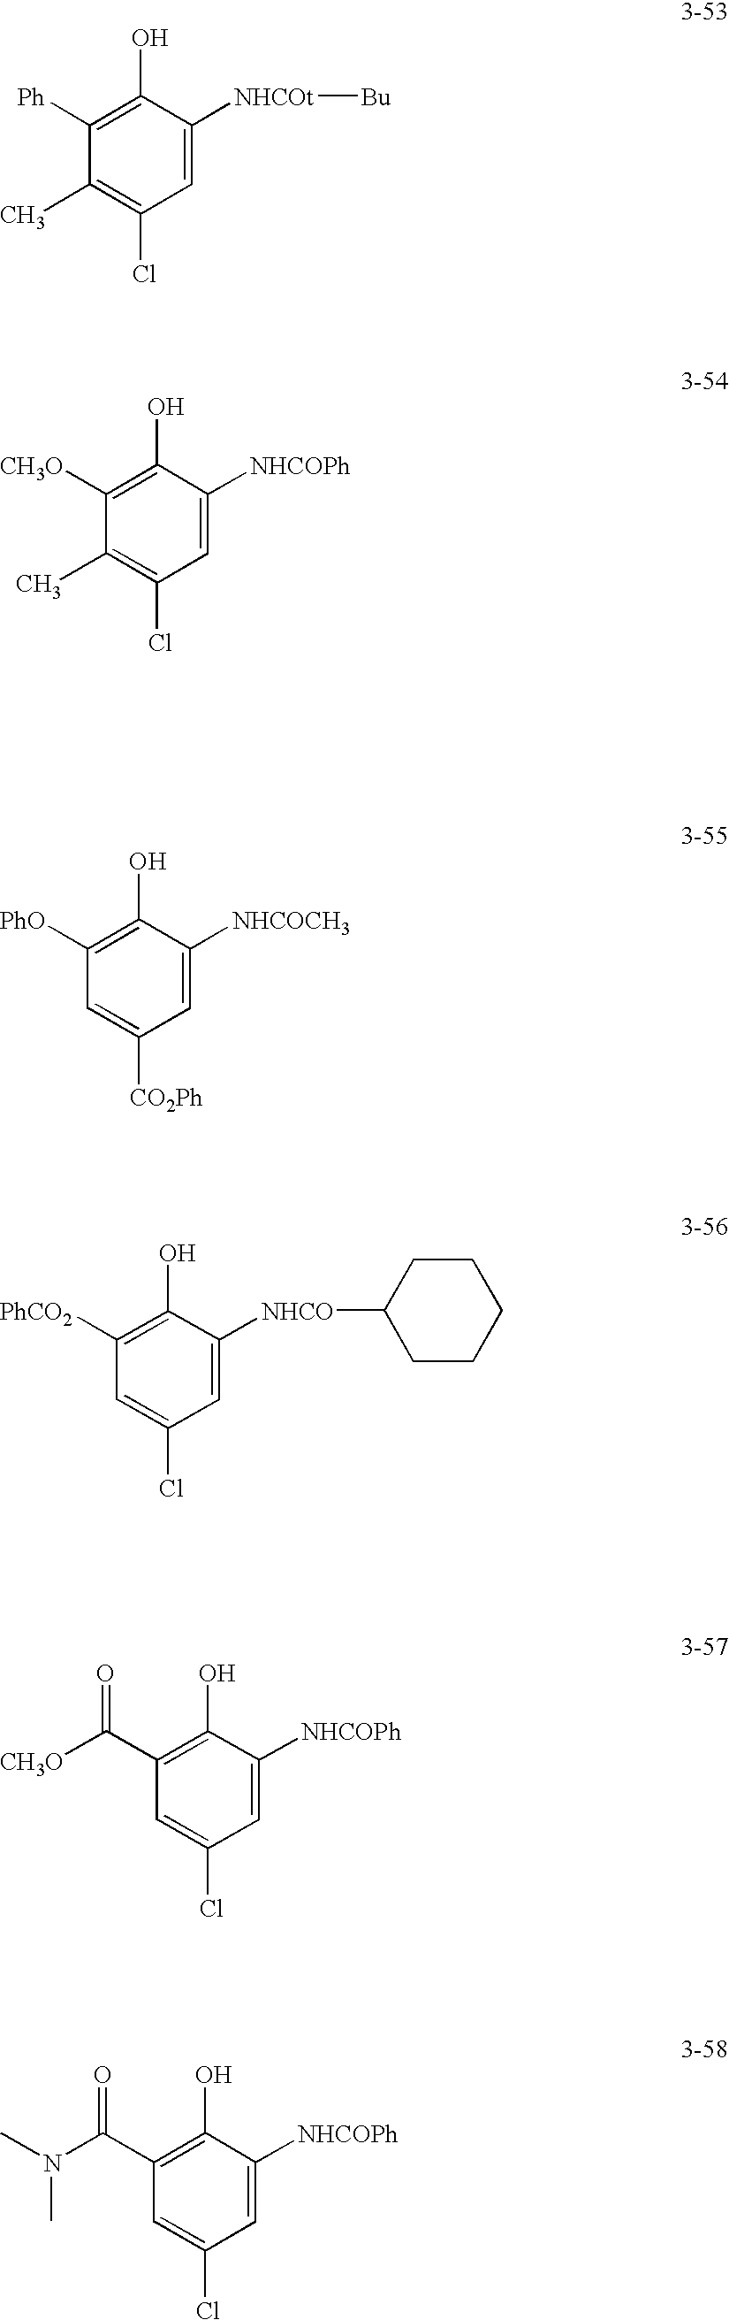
C1=C([NHCOt][Bu])C(O)=C([Ph])C(C)=C1Cl.C1=C([NHCOPh])C(O)=C([CH3O])C(C)=C1Cl.C1=C([NHCOCH3])C(O)=C([PhO])C=C1[CO2Ph].C1=C([NHCO]C2CCCCC2)C(O)=C([PhCO2])C=C1Cl.C1=C([NHCOPh])C(O)=C(C([CH3O])=O)C=C1Cl.C1=C([NHCOPh])C(O)=C(C(N(C)C)=O)C=C1Cl
